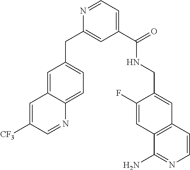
C1(C(=O)NCC2=CC3=C(C=C2F)C(N)=NC=C3)=CC=NC(CC2=CC=C3C(=C2)C=C([CF3])C=N3)=C1
